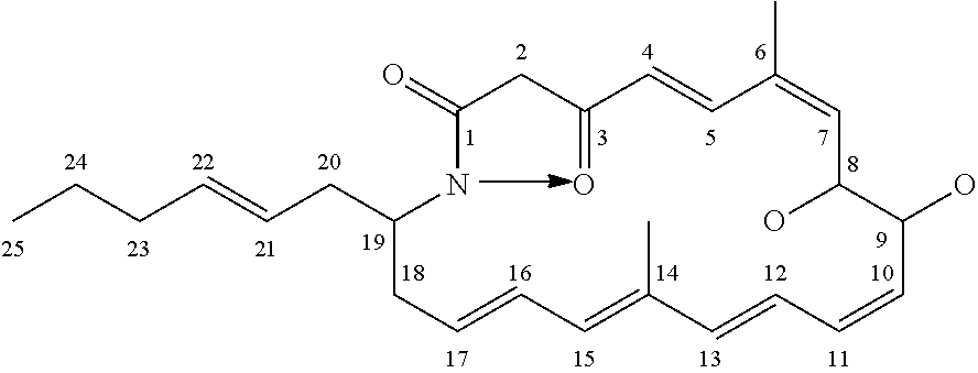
C1(=O)NC(CC=CCCC)CC=CC=C(C)C=CC=CC(O)C(O)C=C(C)C=CC(=O)C1
